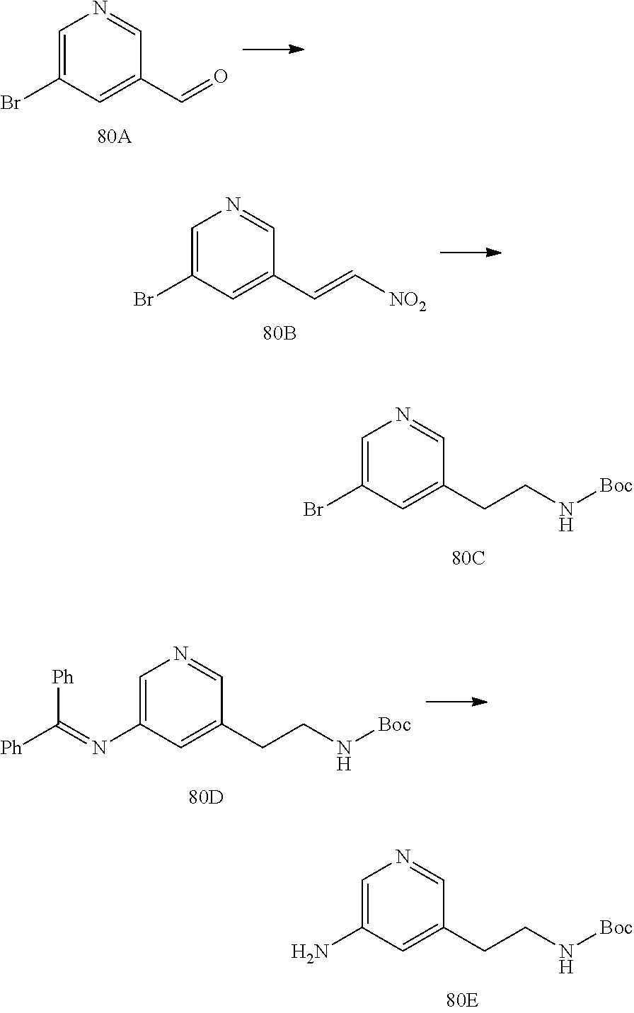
C1=C(Br)C=C(C=O)C=N1.C1=C(Br)C=C(C=C[NO2])C=N1.C1=C(Br)C=C(CCN[Boc])C=N1.C1=C(N=C([Ph])[Ph])C=C(CCN[Boc])C=N1.C1=C(N)C=C(CCN[Boc])C=N1
